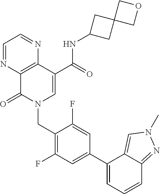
C1=NC2=C(N=C1)C(C(=O)NC1CC3(C1)COC3)=CN(CC1=C(F)C=C(C3=CC=CC4=NN(C)C=C34)C=C1F)C2=O
